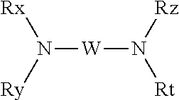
N([W]N([Rz])[Rt])([Rx])[Ry]
